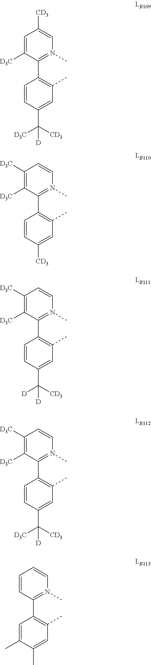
C1([D3C])=CC([CD3])=CN(C)=C1C1=C(C)C=C(C([D])([D3C])[CD3])C=C1.C1=CN(C)=C(C2=C(C)C=C([CD3])C=C2)C([D3C])=C1[D3C].C1([D3C])=C([D3C])C=CN(C)=C1C1=C(C)C=C(C([D])([D])[CD3])C=C1.C1([D3C])=C([D3C])C=CN(C)=C1C1=C(C)C=C(C([D])([D3C])[CD3])C=C1.CC1=C(C2=N(C)C=CC=C2)C=C(C)C(C)=C1
